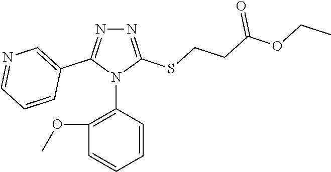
N1=C(SCCC(OCC)=O)N(C2=C(OC)C=CC=C2)C(C2=CN=CC=C2)=N1
